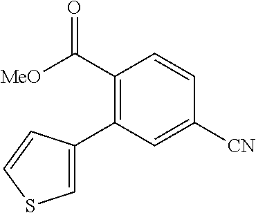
C(C1=C(C2=CSC=C2)C=C([CN])C=C1)([MeO])=O
